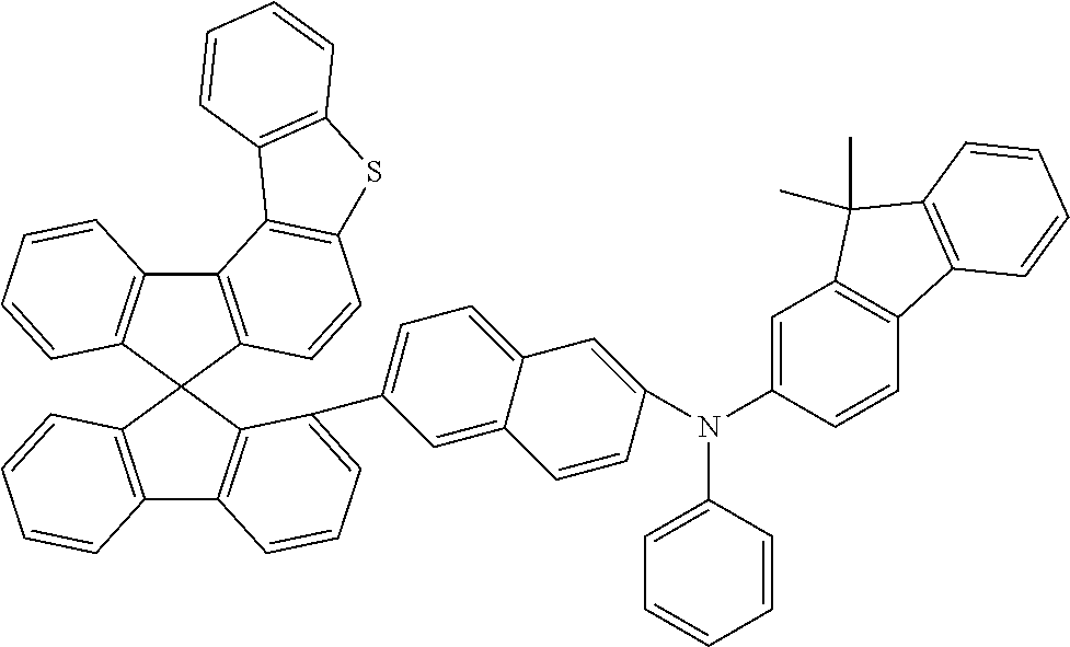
C12=C(C3(C4=C1C=CC=C4)C1=C(C4=C3C(C3=CC=C5C(=C3)C=CC(N(C3=CC=CC=C3)C3=CC6=C(C=C3)C3=C(C6(C)C)C=CC=C3)=C5)=CC=C4)C=CC=C1)C=CC1=C2C2=C(S1)C=CC=C2
